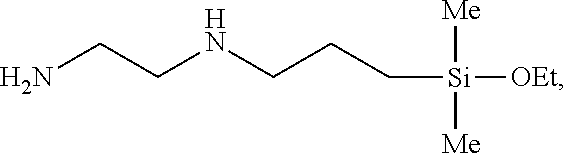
C([Si]([OEt])([Me])[Me])CCNCCN
